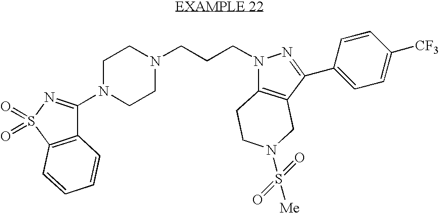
N1(C2=NS(=O)(=O)C3=C2C=CC=C3)CCN(CCCN2C3=C(CN(S(=O)(=O)[Me])CC3)C(C3=CC=C([CF3])C=C3)=N2)CC1
